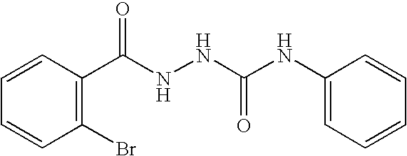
C1=CC(C(NNC(NC2=CC=CC=C2)=O)=O)=C(Br)C=C1
